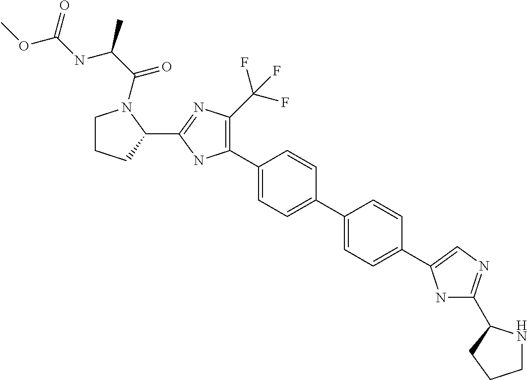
C1CCC(C2=NC(C(F)(F)F)=C(C3=CC=C(C4=CC=C(C5=CN=C(C6NCCC6)N5)C=C4)C=C3)N2)N1C(C(NC(OC)=O)C)=O
